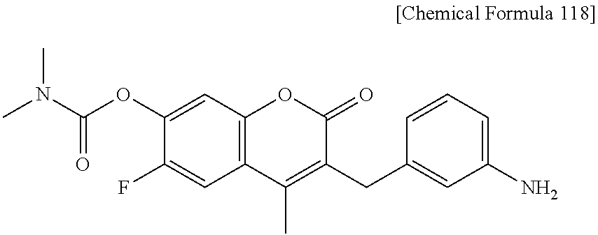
C1(OC(N(C)C)=O)=CC2=C(C=C1F)C(C)=C(CC1=CC(N)=CC=C1)C(=O)O2
